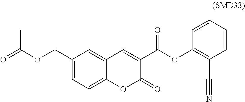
CC(OCC1=CC=C2C(=C1)C=C(C(OC1=C(C#N)C=CC=C1)=O)C(=O)O2)=O
